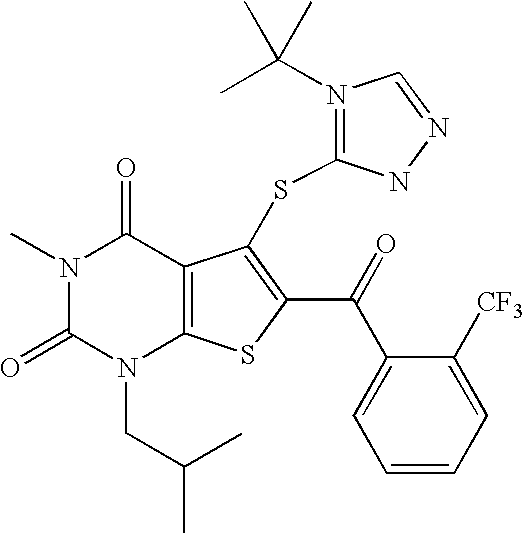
N1(C)C(=O)N(CC(C)C)C2=C(C1=O)C(SC1=N(C(C)(C)C)C=NN1)=C(C(C1=CC=CC=C1[CF3])=O)S2
